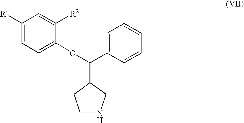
C1([R4])=CC=C(OC(C2=CC=CC=C2)C2CCNC2)C([R2])=C1
